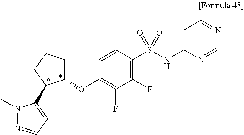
C1(OC2=C(F)C(F)=C(S(NC3=CC=NC=N3)(=O)=O)C=C2)CCCC1C1=CC=NN1C
